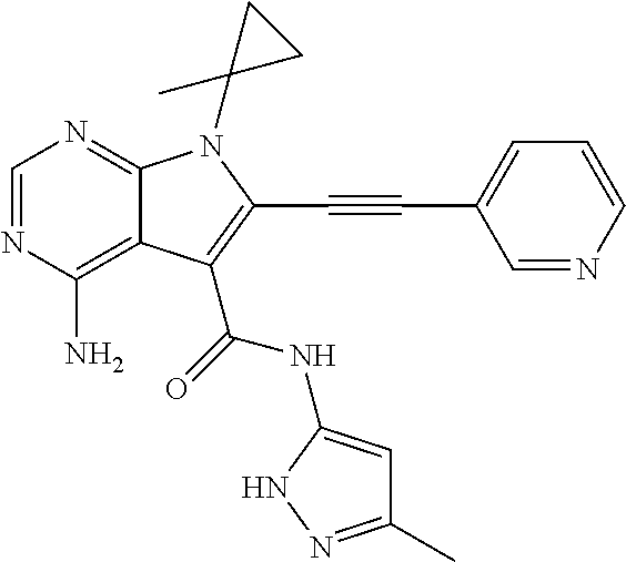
C1=NC(N)=C2C(=N1)N(C1(C)CC1)C(C#CC1=CC=CN=C1)=C2C(=O)NC1=CC(C)=NN1
